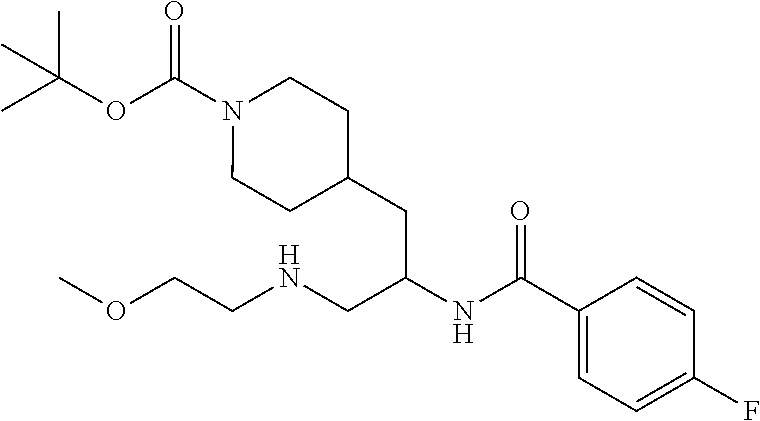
CC(OC(N1CCC(CC(NC(C2=CC=C(F)C=C2)=O)CNCCOC)CC1)=O)(C)C
